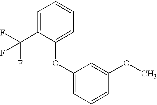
C1=C(C(F)(F)F)C(OC2=CC=CC(OC)=C2)=CC=C1
